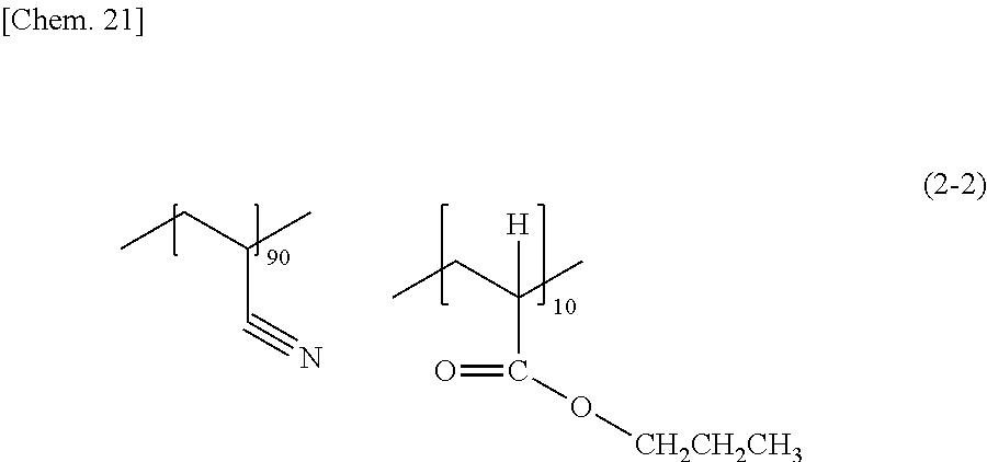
CCC(C)C#N.CCC(C)(C(=O)O[CH2CH2CH3])[H]
